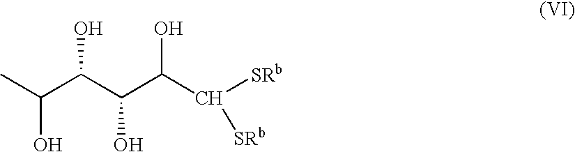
CC(C(C(C(C([SRb])[SRb])O)O)O)O
